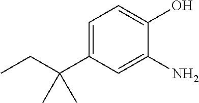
C1=C(C(CC)(C)C)C=C(N)C(O)=C1
